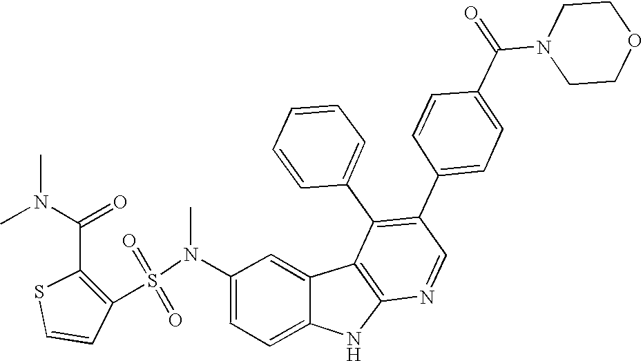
N(C1=CC=C2C(=C1)C1=C(N2)N=CC(C2=CC=C(C(N3CCOCC3)=O)C=C2)=C1C1=CC=CC=C1)(S(=O)(=O)C1=C(C(N(C)C)=O)SC=C1)C
